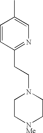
CC1=CN=C(CCN2CC[NMe]CC2)C=C1
